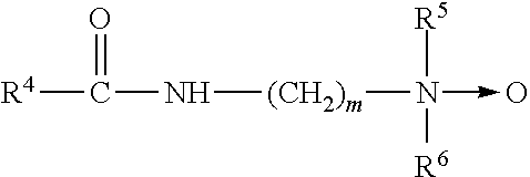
[R4]C(N[(CH2)m]N(->O)([R5])[R6])=O
